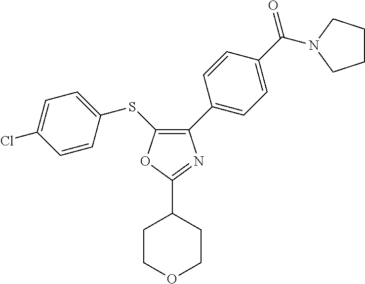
C1(C2=CC=C(C(=O)N3CCCC3)C=C2)=C(SC2=CC=C(Cl)C=C2)OC(C2CCOCC2)=N1
